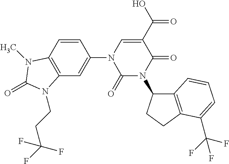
C1(=O)N(C2C3=C(CC2)C(C(F)(F)F)=CC=C3)C(=O)C(C(O)=O)=CN1C1=CC2=C(N(C)C(=O)N2CCC(F)(F)F)C=C1
